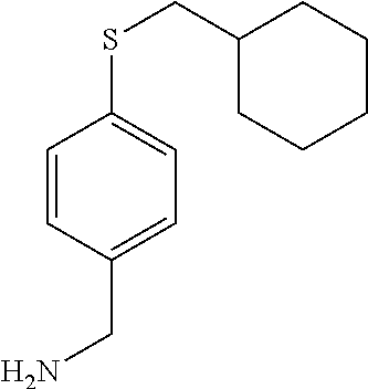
C1=CC(CN)=CC=C1SCC1CCCCC1
